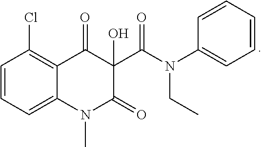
C1=CC=CC=C1N(CC)C(C1(O)C(=O)C2=C(Cl)C=CC=C2N(C)C1=O)=O
